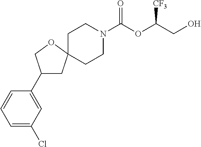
C1CN(C(OC(CO)[CF3])=O)CCC12CC(C1=CC(Cl)=CC=C1)CO2
